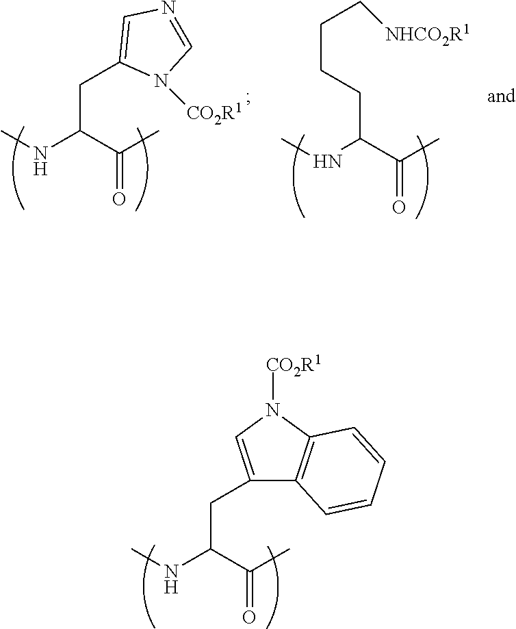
CNC(C(C)=O)CC1=CN=CN1[CO2R1].CNC(C(C)=O)CCCC[NHCO2R1].CNC(C(C)=O)CC1=CN([CO2R1])C2=C1C=CC=C2
